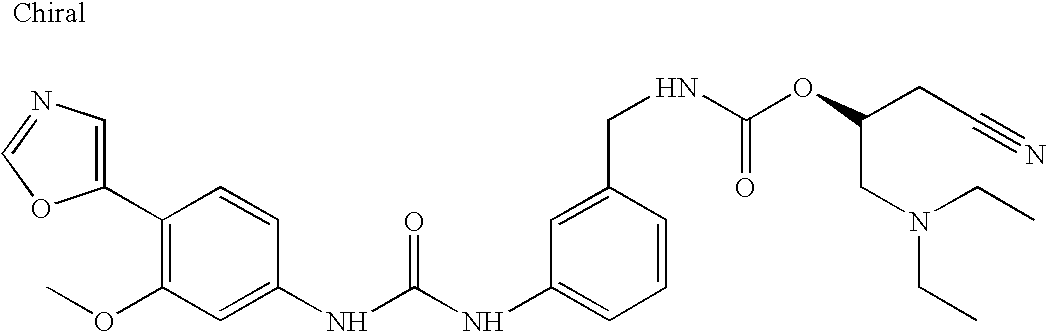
C1(C2=C(OC)C=C(NC(NC3=CC=CC(CNC(OC(CN(CC)CC)CC#N)=O)=C3)=O)C=C2)=CN=CO1
